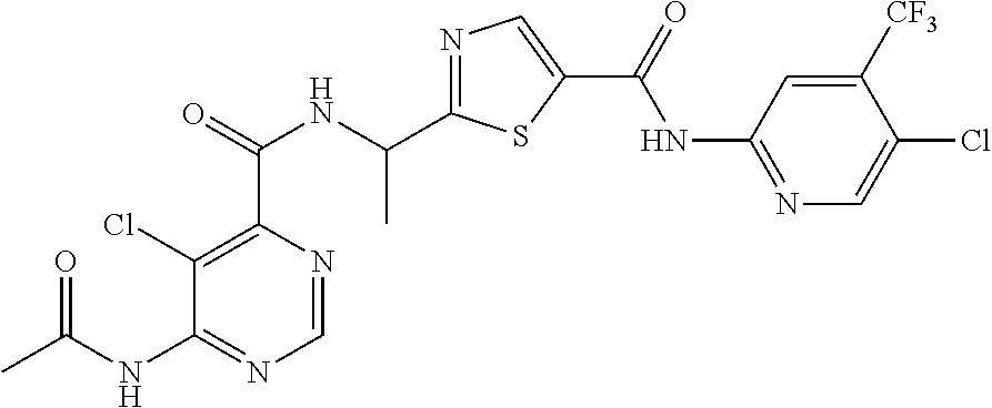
C1=NC(C(=O)NC(C2=NC=C(C(=O)NC3=NC=C(Cl)C([CF3])=C3)S2)C)=C(Cl)C(NC(C)=O)=N1
